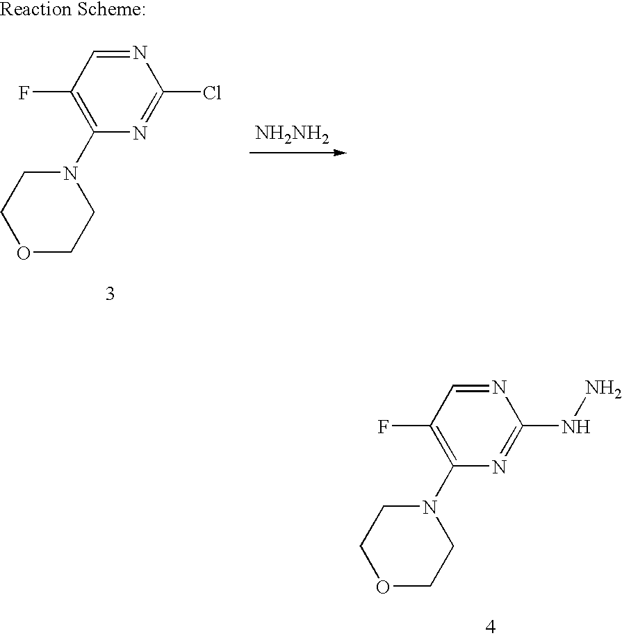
O1CCN(C2=C(F)C=NC(NN)=N2)CC1.C1(N2CCOCC2)=C(F)C=NC(Cl)=N1.[NH2NH2]
